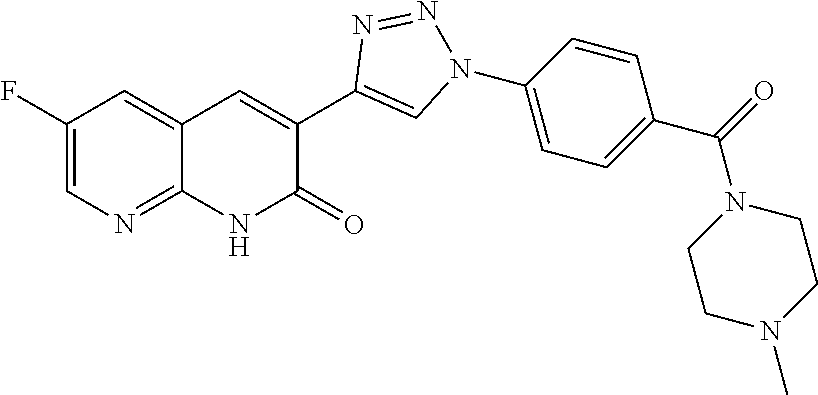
C12=NC=C(F)C=C1C=C(C1=CN(C3=CC=C(C(=O)N4CCN(C)CC4)C=C3)N=N1)C(=O)N2
